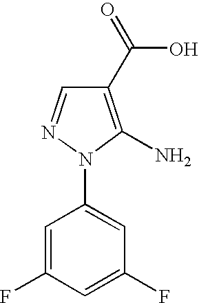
C1=C(F)C=C(F)C=C1N1C(N)=C(C(O)=O)C=N1
